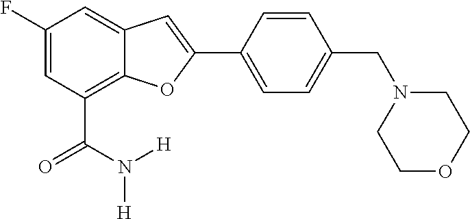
C1(F)=CC(C(=O)N([H])[H])=C2C(=C1)C=C(C1=CC=C(CN3CCOCC3)C=C1)O2
